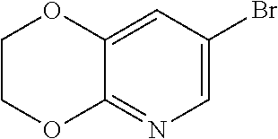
C1(Br)=CN=C2C(=C1)OCCO2
